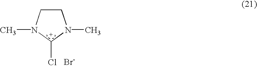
C1CN(C)[C+](Cl)N1C.[Br-]
